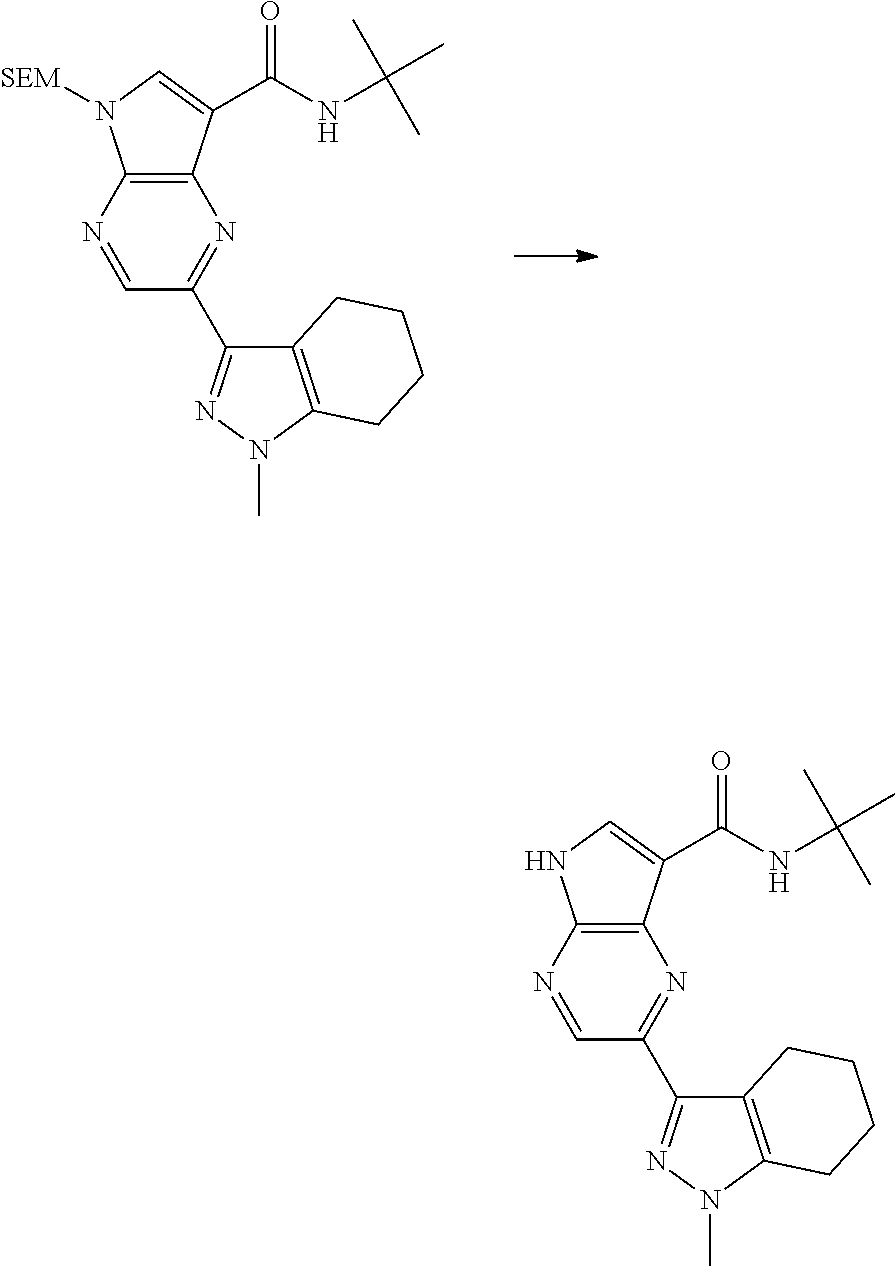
C12=C(N=CC(C3=NN(C)C4=C3CCCC4)=N1)N([SEM])C=C2C(NC(C)(C)C)=O.C12=C(N=CC(C3=NN(C)C4=C3CCCC4)=N1)NC=C2C(NC(C)(C)C)=O
